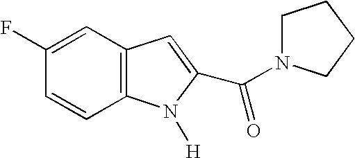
C12=C(C=CC(F)=C1)N([H])C(C(=O)N1CCCC1)=C2
